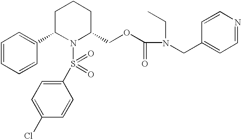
C1=CC=CC(C2N(S(C3=CC=C(Cl)C=C3)(=O)=O)C(COC(N(CC3=CC=NC=C3)CC)=O)CCC2)=C1
